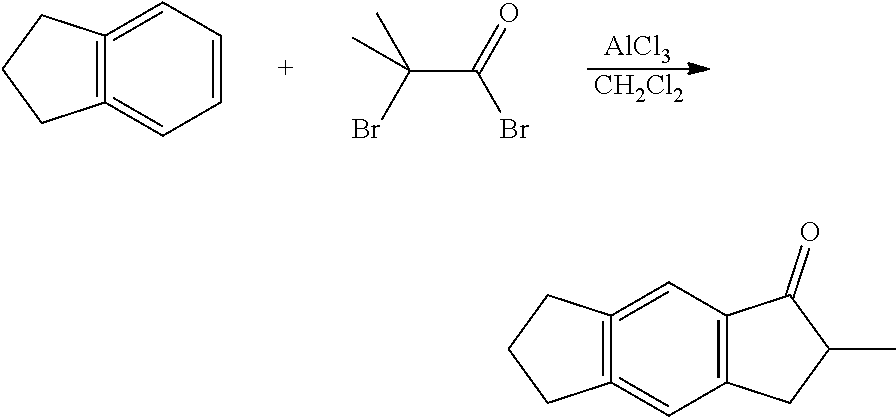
[AlCl3].[CH2Cl2].C1=CC=C2=C(=C1)CCC2.C(C(=O)Br)(Br)(C)C.C12=C(C=C3=C(=C1)CCC3)C(=O)C(C)C2
